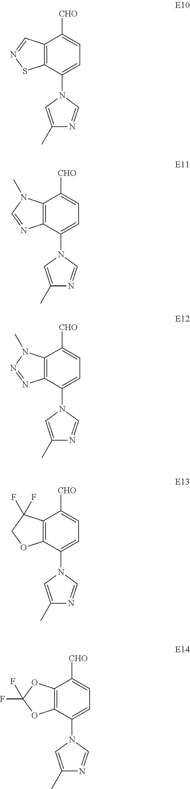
C12=C(C(N3C=C(C)N=C3)=CC=C1[CHO])SN=C2.C12=C(C(N3C=C(C)N=C3)=CC=C1[CHO])N=CN2C.C12=C(C(N3C=C(C)N=C3)=CC=C1[CHO])N=NN2C.C12=C(C(N3C=C(C)N=C3)=CC=C1[CHO])OCC2(F)F.C12=C(C(N3C=C(C)N=C3)=CC=C1[CHO])OC(F)(F)O2
